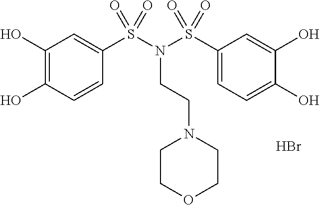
C1(O)=C(O)C=CC(S(N(CCN2CCOCC2)S(C2=CC=C(O)C(O)=C2)(=O)=O)(=O)=O)=C1.Br
